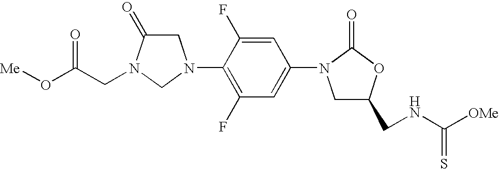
C1C(=O)N(CC(O[Me])=O)CN1C1=C(F)C=C(N2CC(CNC([OMe])=S)OC2=O)C=C1F
